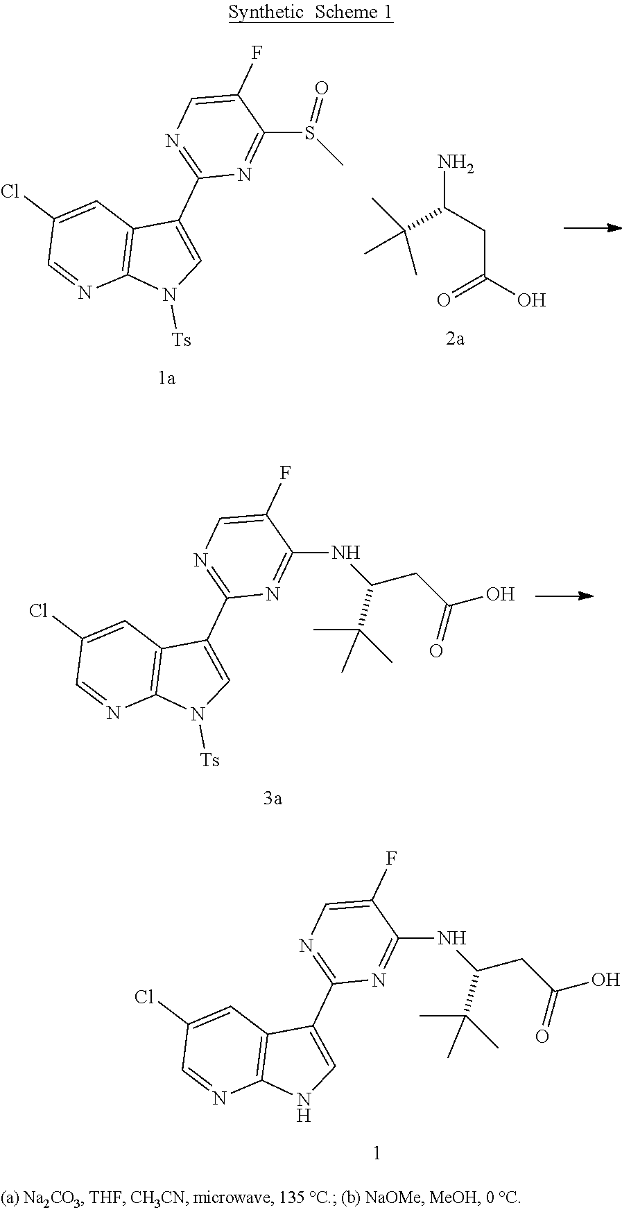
NC(CC(O)=O)C(C)(C)C.C12=C(C(C3=NC=C(F)C(S(C)=O)=N3)=CN1[Ts])C=C(Cl)C=N2.C12=C(C(C3=NC=C(F)C(NC(CC(O)=O)C(C)(C)C)=N3)=CN1[Ts])C=C(Cl)C=N2.C12=C(C(C3=NC=C(F)C(NC(CC(O)=O)C(C)(C)C)=N3)=CN1)C=C(Cl)C=N2
